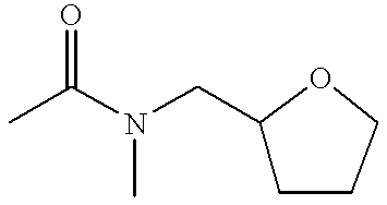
CC(N(CC1CCCO1)C)=O
